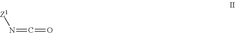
O=C=N[Z1]
